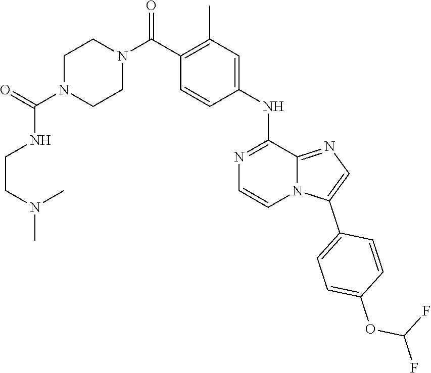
N(C(=O)N1CCN(C(C2=C(C)C=C(NC3=NC=CN4C(C5=CC=C(OC(F)F)C=C5)=CN=C43)C=C2)=O)CC1)CCN(C)C
